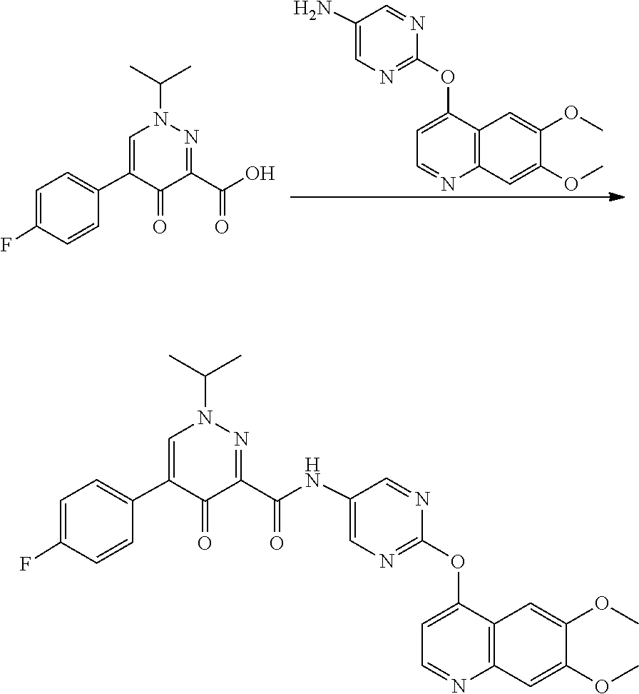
C1(N)=CN=C(OC2=CC=NC3=C2C=C(OC)C(OC)=C3)N=C1.CC(N1N=C(C(O)=O)C(=O)C(C2=CC=C(F)C=C2)=C1)C.CC(N1N=C(C(=O)NC2=CN=C(OC3=CC=NC4=C3C=C(OC)C(OC)=C4)N=C2)C(=O)C(C2=CC=C(F)C=C2)=C1)C
